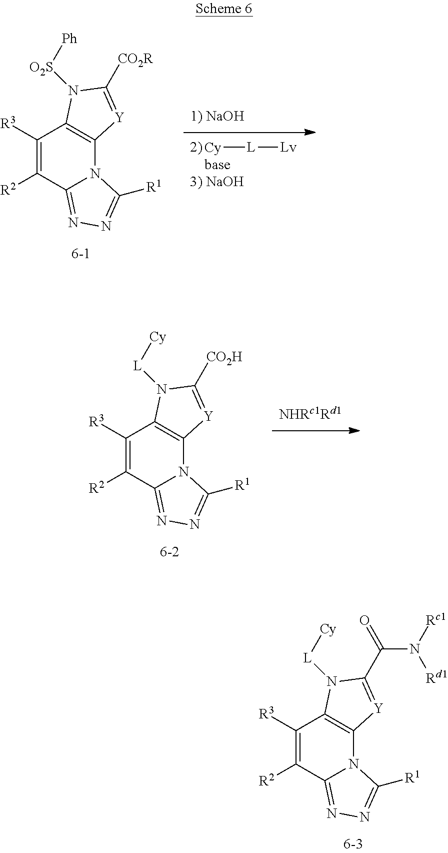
[Cy][L][Lv].C1([R3])=C([R2])C2=NN=C([R1])N2C2=C1N([O2S][Ph])C([CO2R])=[Y]2.C1([R3])=C([R2])C2=NN=C([R1])N2C2=C1N([L][Cy])C([CO2H])=[Y]2.C1([R3])=C([R2])C2=NN=C([R1])N2C2=C1N([L][Cy])C(C(=O)N([Rd1])[Rc1])=[Y]2
